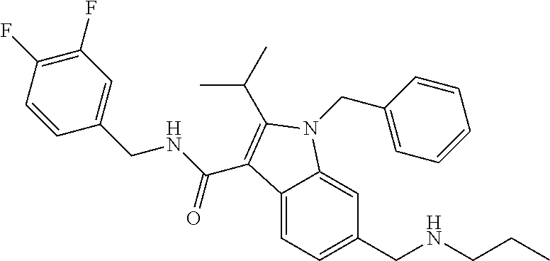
C1(F)=C(F)C=CC(CNC(=O)C2=C(C(C)C)N(CC3=CC=CC=C3)C3=CC(CNCCC)=CC=C32)=C1
